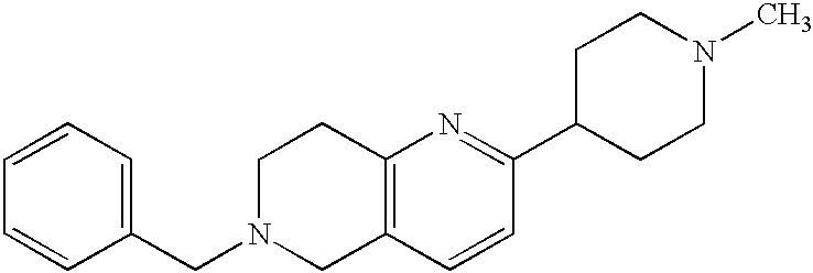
C1(CN2CC3=C(CC2)N=C(C2CCN(C)CC2)C=C3)=CC=CC=C1
